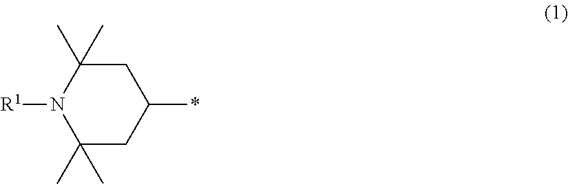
C1(C)(C)CC(*)CC(C)(C)N1[R1]
